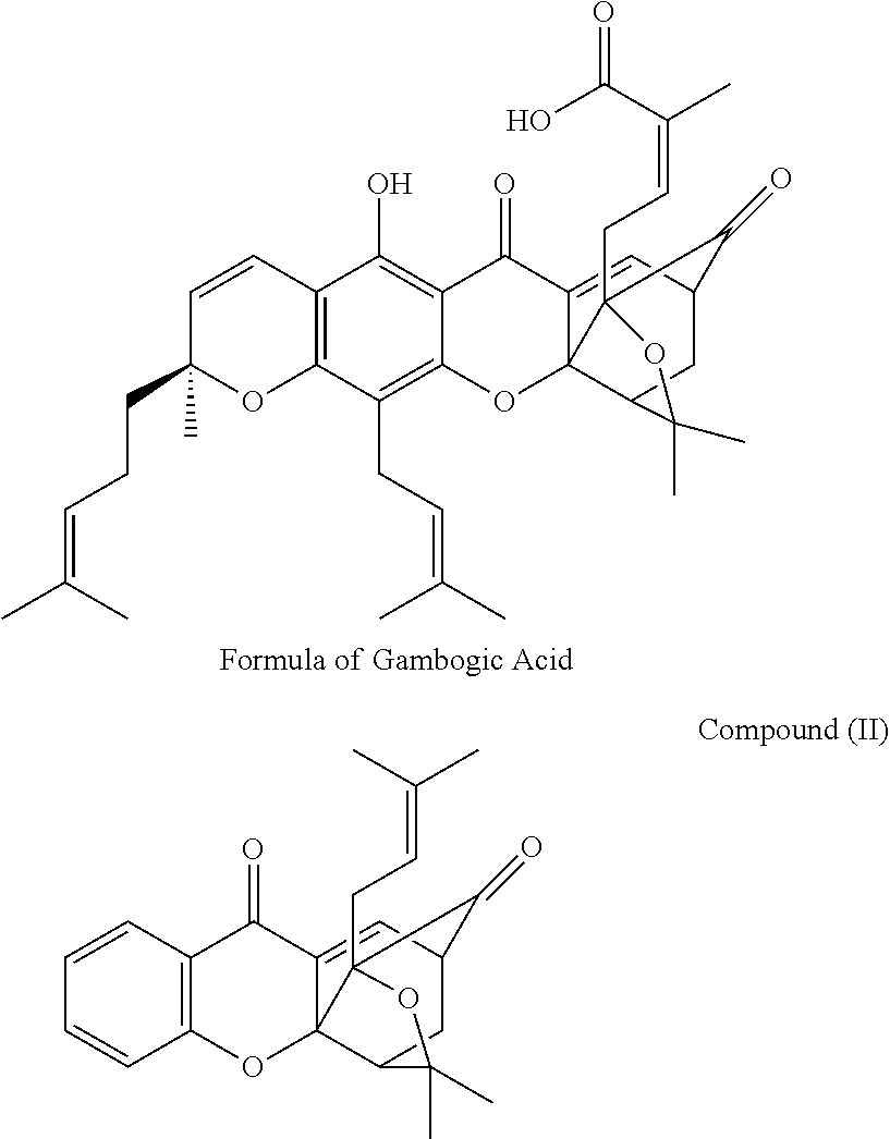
C12=C(OC34C(=CC5CC3C(C)(C)OC4(CC=C(C)C)C5=O)C1=O)C=CC=C2.C12=C(O)C3=C(C(CC=C(C)C)=C1OC14C(=CC5CC1C(C)(C)OC4(CC=C(C(O)=O)C)C5=O)C2=O)OC(C)(CCC=C(C)C)C=C3
